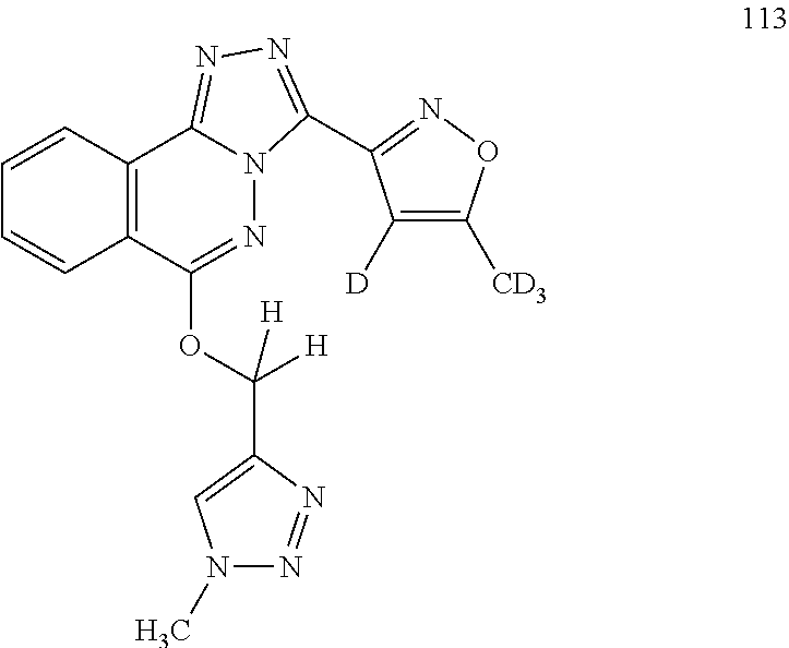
C12=C(C(OC([H])(C3=CN(C)N=N3)[H])=NN3C1=NN=C3C1=NOC([CD3])=C1[D])C=CC=C2
